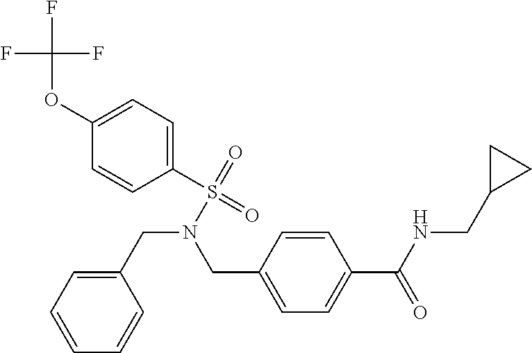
FC(OC1=CC=C(S(=O)(=O)N(CC2=CC=CC=C2)CC2=CC=C(C(NCC3CC3)=O)C=C2)C=C1)(F)F
